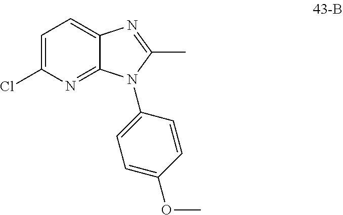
C1=C(Cl)N=C2C(=C1)N=C(C)N2C1=CC=C(OC)C=C1
